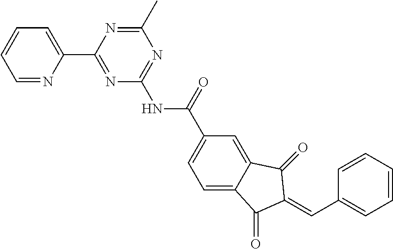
C1=NC(C2=NC(NC(C3=CC=C4C(=C3)C(=O)C(=CC3=CC=CC=C3)C4=O)=O)=NC(C)=N2)=CC=C1
